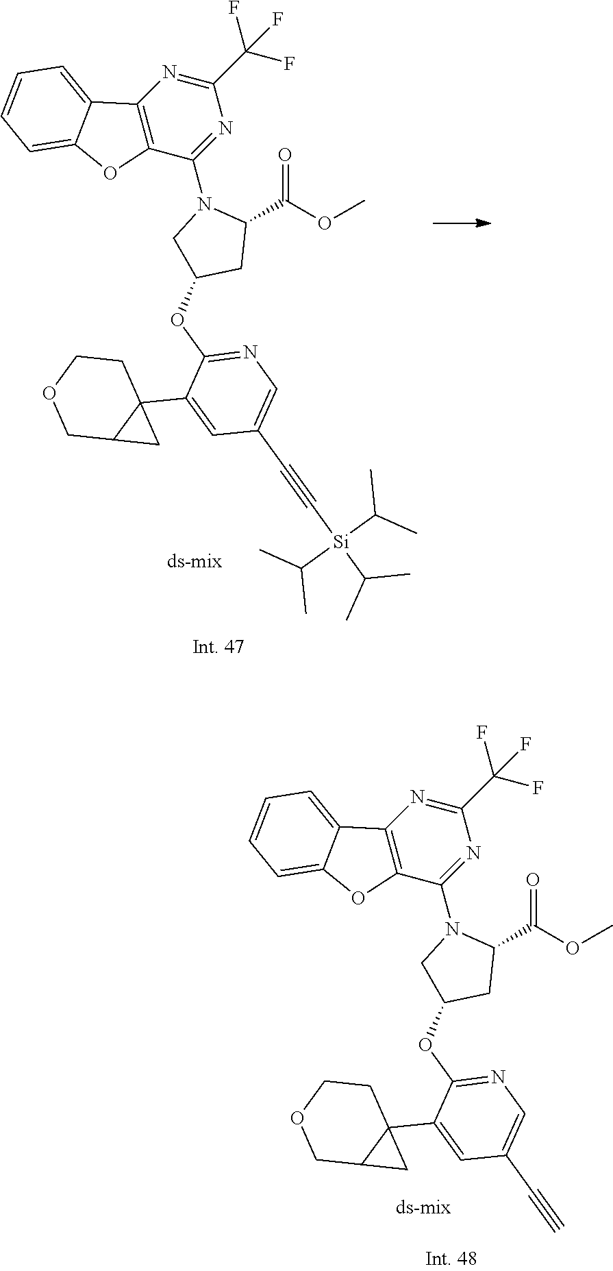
C1=C(C23CCOCC2C3)C(OC2CC(C(=O)OC)N(C3=NC(C(F)(F)F)=NC4=C3OC3=CC=CC=C43)C2)=NC=C1C#C.C1=C(C23CCOCC2C3)C(OC2CC(C(=O)OC)N(C3=NC(C(F)(F)F)=NC4=C3OC3=CC=CC=C43)C2)=NC=C1C#C[Si](C(C)C)(C(C)C)C(C)C
